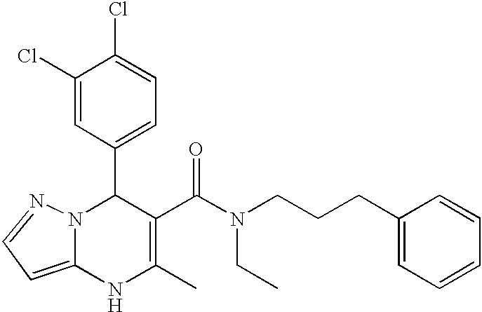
C1(C2N3C(=CC=N3)NC(C)=C2C(=O)N(CCCC2=CC=CC=C2)CC)=CC=C(Cl)C(Cl)=C1
